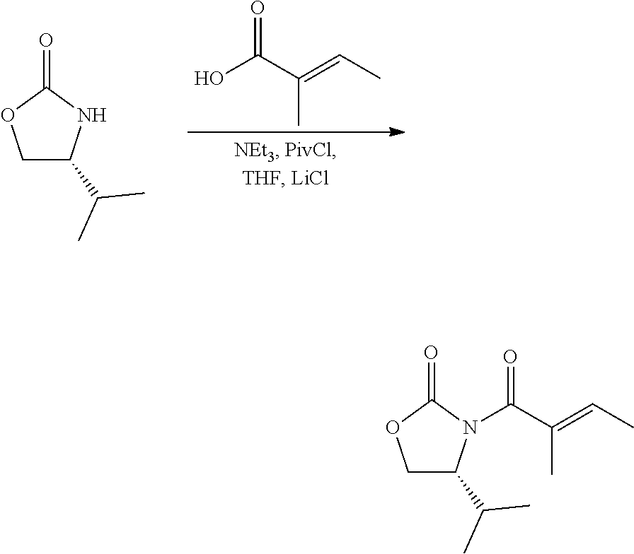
C1C(C(C)C)NC(=O)O1.OC(C(=CC)C)=O.C1C(C(C)C)N(C(C(=CC)C)=O)C(=O)O1
